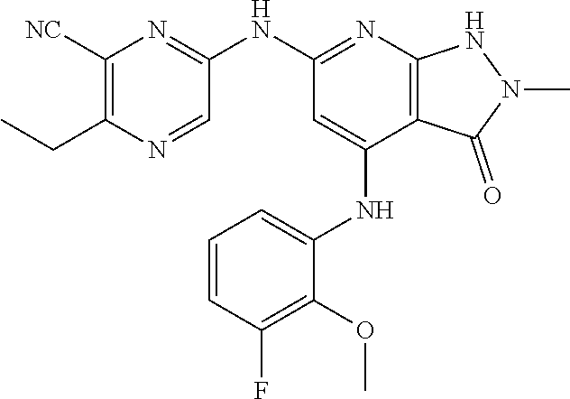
C1(NC2=NC3=C(C(NC4=CC=CC(F)=C4OC)=C2)C(=O)N(C)N3)=NC([NC])=C(CC)N=C1
